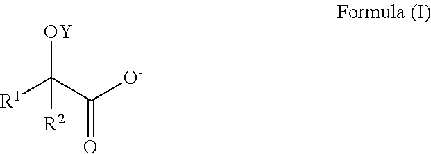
[R1]C(C([O-])=O)([OY])[R2]
